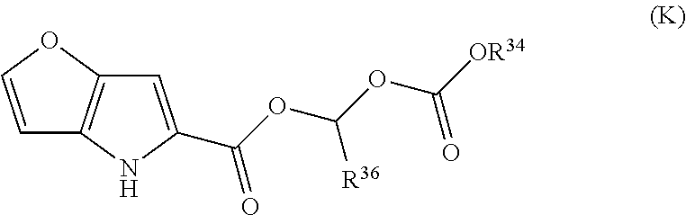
C1=COC2=C1NC(C(OC(OC([OR34])=O)[R36])=O)=C2
